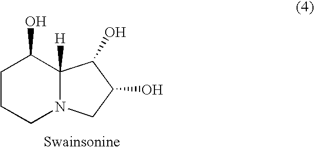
C1CCN2C([H])(C1O)C(O)C(O)C2
